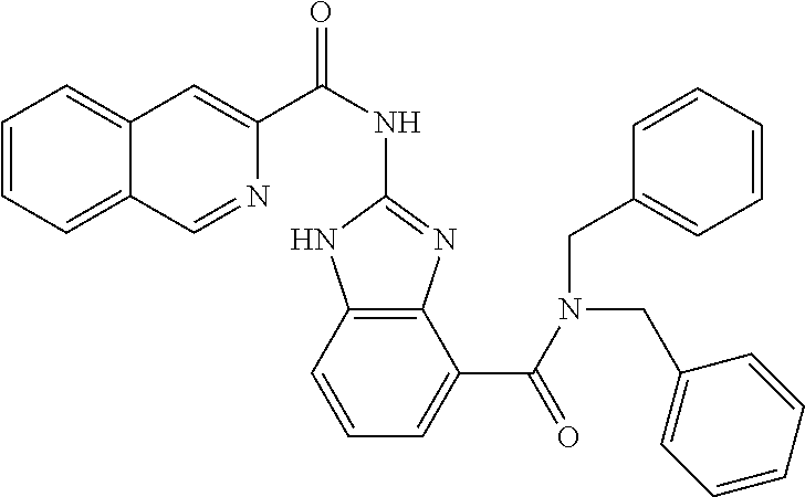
C1(NC(C2=CC3=CC=CC=C3C=N2)=O)=NC2=C(N1)C=CC=C2C(N(CC1=CC=CC=C1)CC1=CC=CC=C1)=O
